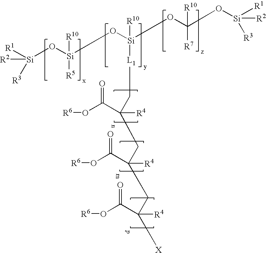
[R1][Si](O[Si](O[Si](OC(O[Si]([R1])([R2])[R3])([R10])[R7])([R10])[L1]CC(CC(CC([X])([R4])C(=O)O[R6])([R4])C(=O)O[R6])([R4])C(=O)O[R6])([R5])[R10])([R2])[R3]
